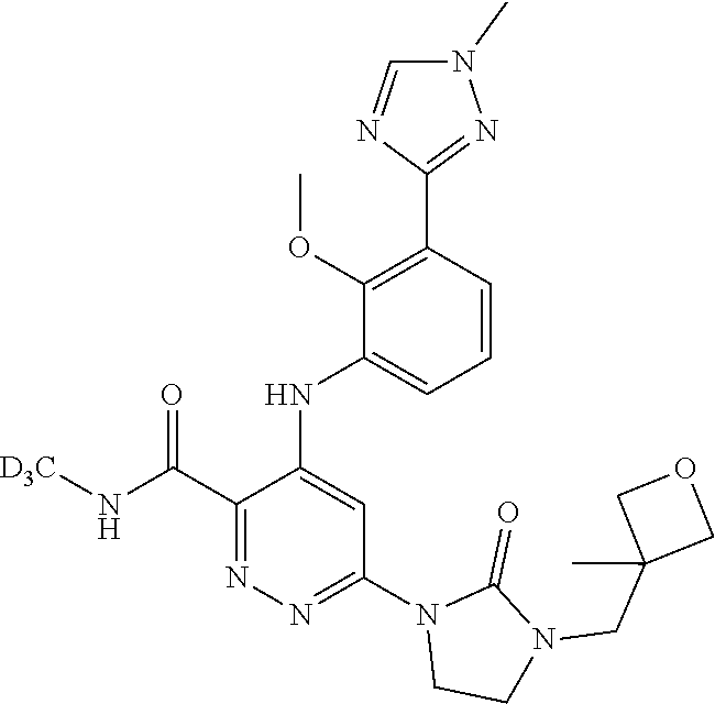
C1(C(N[D3C])=O)=NN=C(N2CCN(CC3(C)COC3)C2=O)C=C1NC1=CC=CC(C2=NN(C)C=N2)=C1OC
